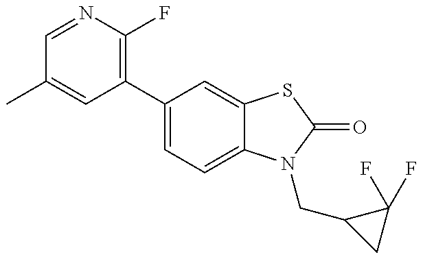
C1(C)=CC(C2=CC=C3C(=C2)SC(=O)N3CC2CC2(F)F)=C(F)N=C1
